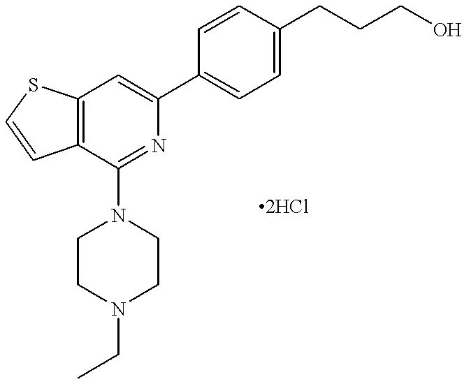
C12=C(C=C(C3=CC=C(CCCO)C=C3)N=C1N1CCN(CC)CC1)SC=C2
